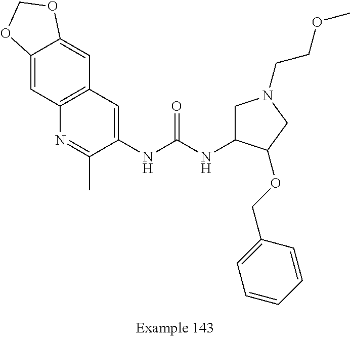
C12=CC3=C(C=C1OCO2)N=C(C)C(NC(NC1CN(CCOC)CC1OCC1=CC=CC=C1)=O)=C3
